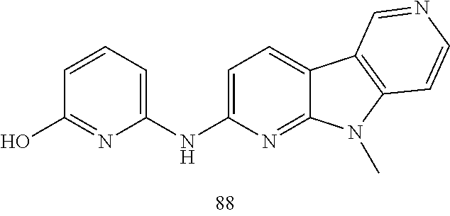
OC1=NC(NC2=CC=C3C(=N2)N(C)C2=C3C=NC=C2)=CC=C1
